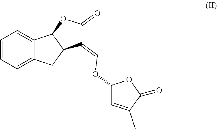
C1=CC=C2C(=C1)C1C(C2)C(=COC2C=C(C)C(=O)O2)C(=O)O1
